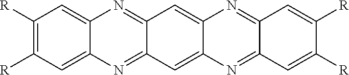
C1([R])=C([R])C=C2C(=C1)N=C1C(=N2)C=C2C(=C1)N=C1C(=N2)C=C([R])C([R])=C1
